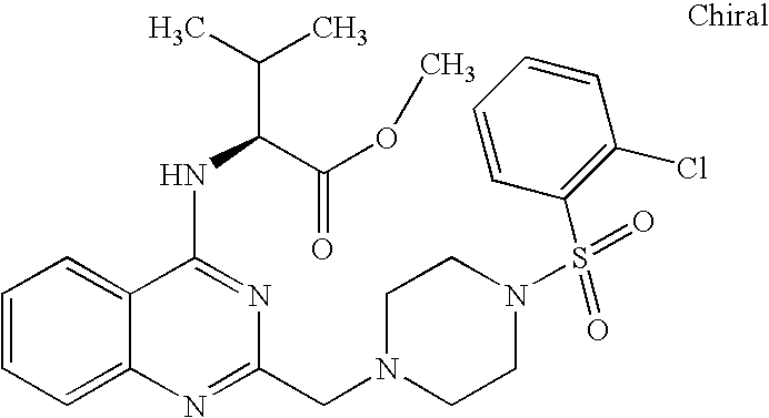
C1=CC=C2C(=C1)C(NC(C(=O)OC)C(C)C)=NC(CN1CCN(S(=O)(C3=C(Cl)C=CC=C3)=O)CC1)=N2
